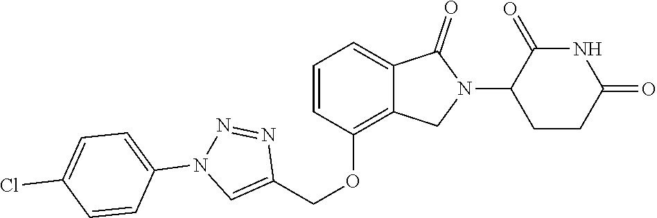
C1(OCC2=CN(C3=CC=C(Cl)C=C3)N=N2)=C2C(=CC=C1)C(=O)N(C1CCC(=O)NC1=O)C2
